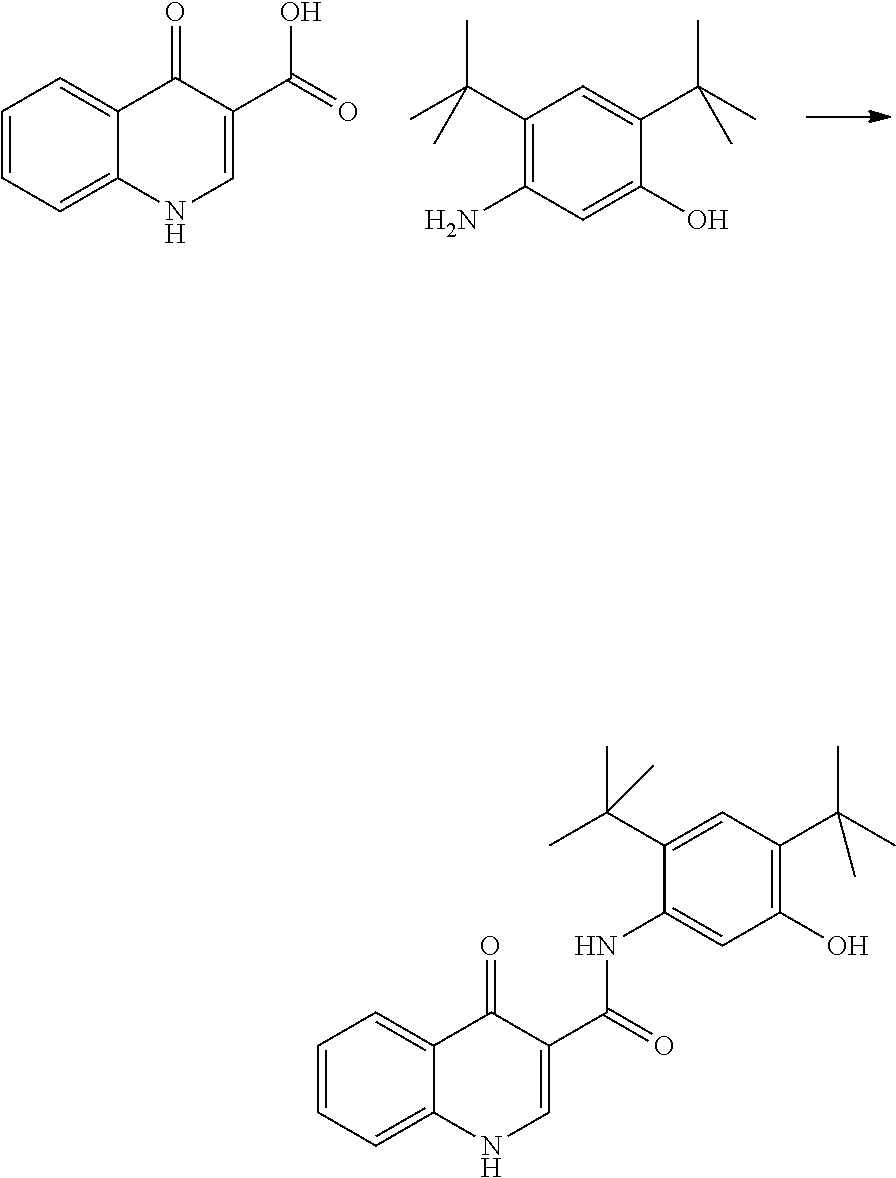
C1(C(C)(C)C)=C(N)C=C(O)C(C(C)(C)C)=C1.C1=CC=C2C(=C1)C(=O)C(C(O)=O)=CN2.C1=CC=C2C(=C1)C(=O)C(C(NC1=CC(O)=C(C(C)(C)C)C=C1C(C)(C)C)=O)=CN2
